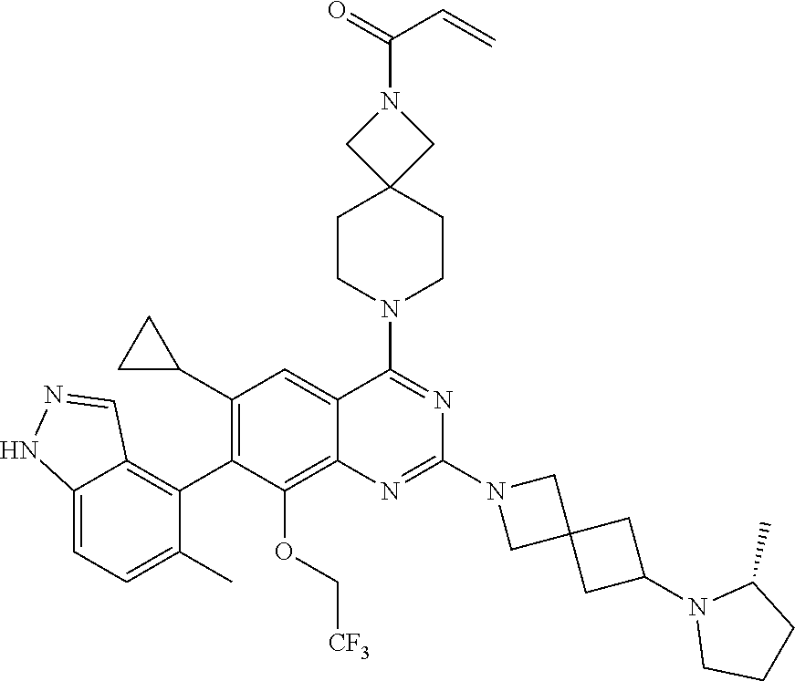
C12=CC=C(C)C(C3=C(C4CC4)C=C4C(=C3OC[CF3])N=C(N3CC5(C3)CC(N3CCCC3C)C5)N=C4N3CCC4(CC3)CN(C(C=C)=O)C4)=C1C=NN2
